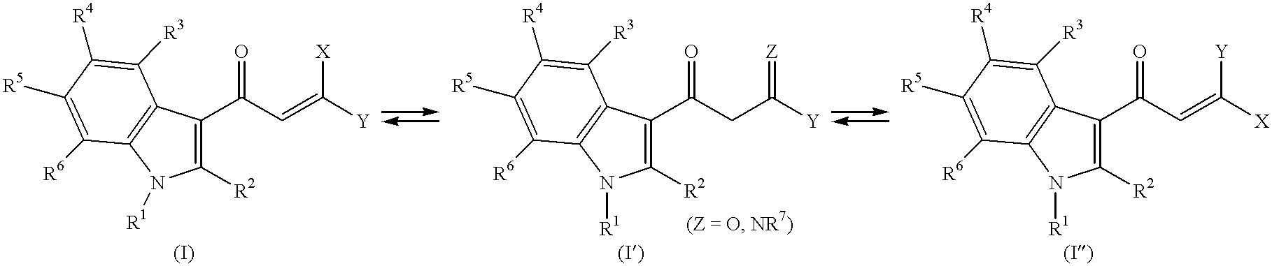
C1(C(C=C([Y])[X])=O)=C([R2])N([R1])C2=C1C([R3])=C([R4])C([R5])=C2[R6].C1(C(CC([Y])=[Z])=O)=C([R2])N([R1])C2=C1C([R3])=C([R4])C([R5])=C2[R6].C1(C(C=C([X])[Y])=O)=C([R2])N([R1])C2=C1C([R3])=C([R4])C([R5])=C2[R6]
